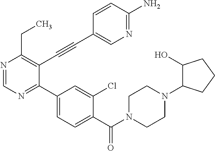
N1=CN=C(C2=CC=C(C(N3CCN(C4C(O)CCC4)CC3)=O)C(Cl)=C2)C(C#CC2=CN=C(N)C=C2)=C1CC
